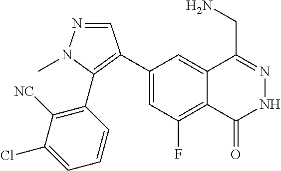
C1(C2=C(C3=C([NC])C(Cl)=CC=C3)N(C)N=C2)=CC(F)=C2C(=C1)C(CN)=NNC2=O
